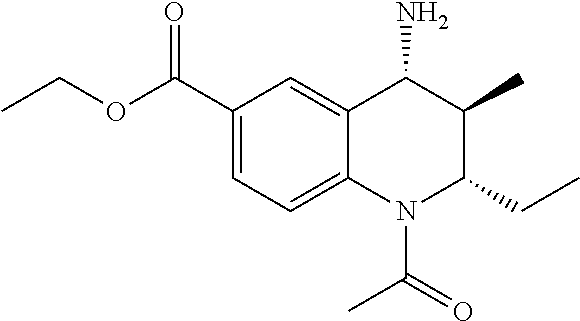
C1(C(=O)OCC)=CC=C2C(=C1)C(N)C(C)C(CC)N2C(=O)C
